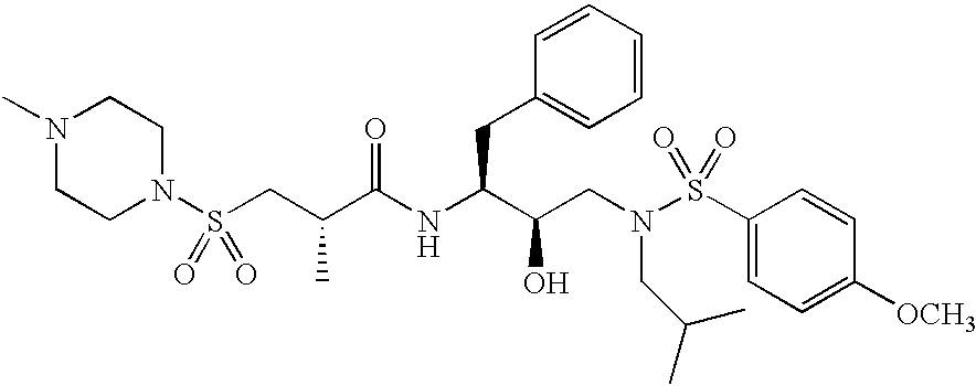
N1(C)CCN(S(CC(C(NC(C(CN(S(C2=CC=C([OCH3])C=C2)(=O)=O)CC(C)C)O)CC2=CC=CC=C2)=O)C)(=O)=O)CC1
